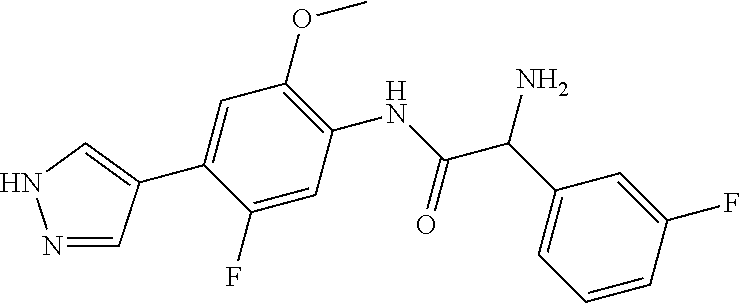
N1=CC(C2=CC(OC)=C(NC(C(C3=CC=CC(F)=C3)N)=O)C=C2F)=CN1
